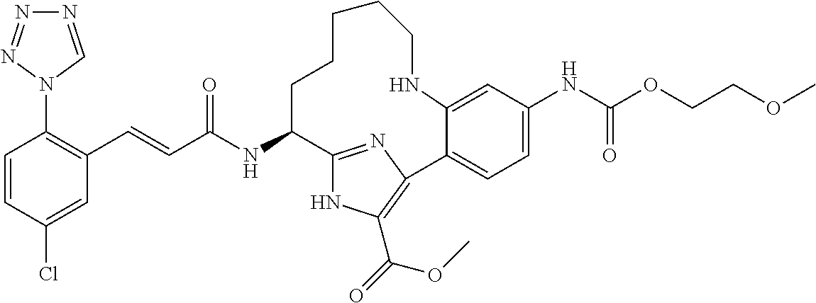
C1=CC(Cl)=CC(C=CC(NC2CCCCCNC3=CC(NC(OCCOC)=O)=CC=C3C3=C(C(=O)OC)NC2=N3)=O)=C1N1C=NN=N1
